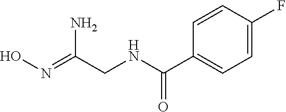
N(O)=C(N)CNC(C1=CC=C(F)C=C1)=O
